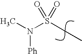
N(S(CC)(=O)=O)(C)[Ph]
